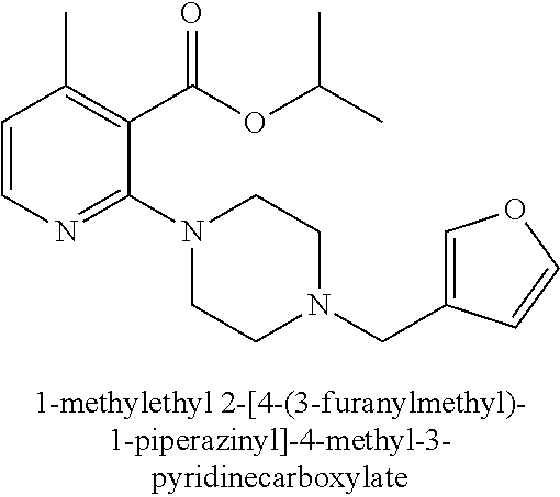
C1=CN=C(N2CCN(CC3=COC=C3)CC2)C(C(OC(C)C)=O)=C1C
